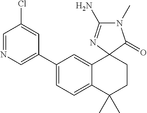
C1(C2=CN=CC(Cl)=C2)=CC=C2C(=C1)C1(CCC2(C)C)N=C(N)N(C)C1=O
